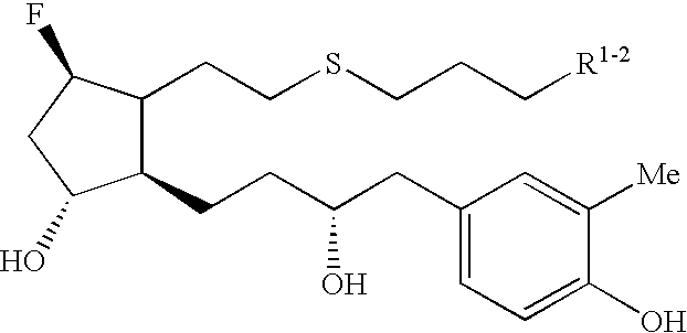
C1(CCC(CC2=CC=C(O)C([Me])=C2)O)C(CCSCCC[R1-2])C(F)CC1O
